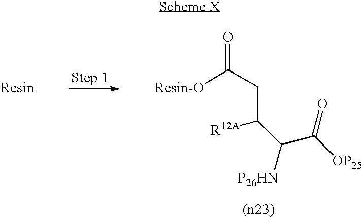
[Resin-O]C(CC([R12A])C(C([OP25])=O)[P26HN])=O
